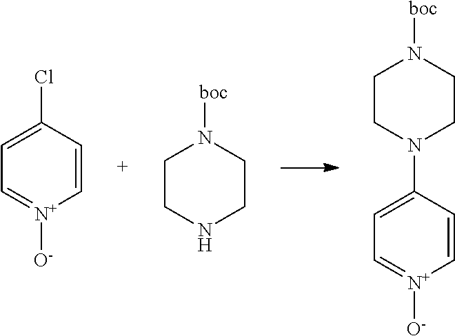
C1=C(Cl)C=C[N+]([O-])=C1.C1CNCCN1[boc].C1CN(C2=CC=[N+]([O-])C=C2)CCN1[boc]
